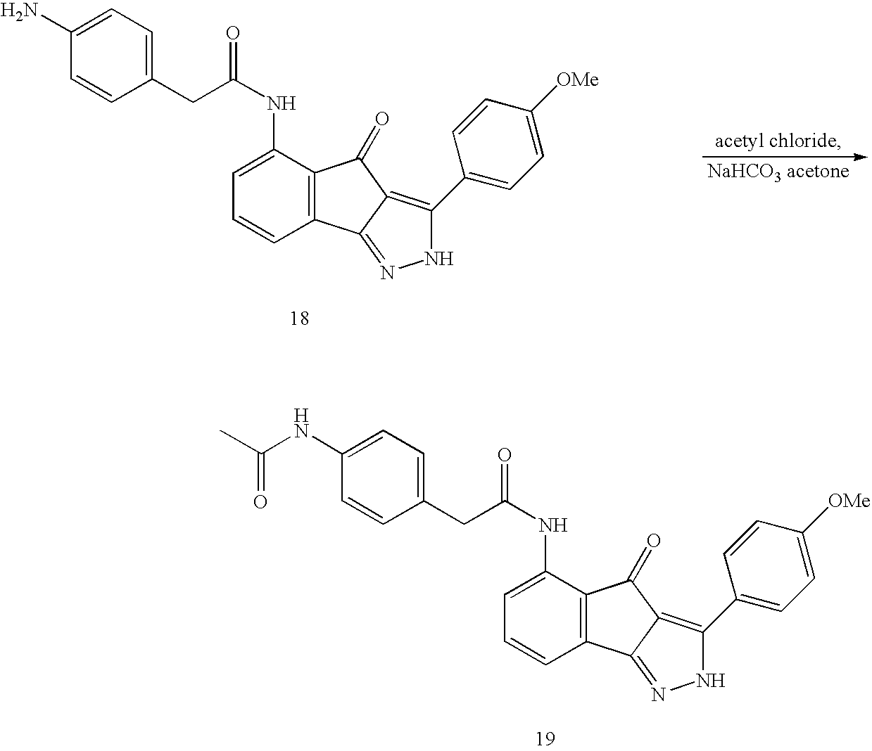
C(C(NC1=CC=CC2=C1C(=O)C1=C(C3=CC=C([OMe])C=C3)NN=C21)=O)C1=CC=C(N)C=C1.C1(CC(NC2=CC=CC3=C2C(=O)C2=C(C4=CC=C([OMe])C=C4)NN=C32)=O)=CC=C(NC(C)=O)C=C1
